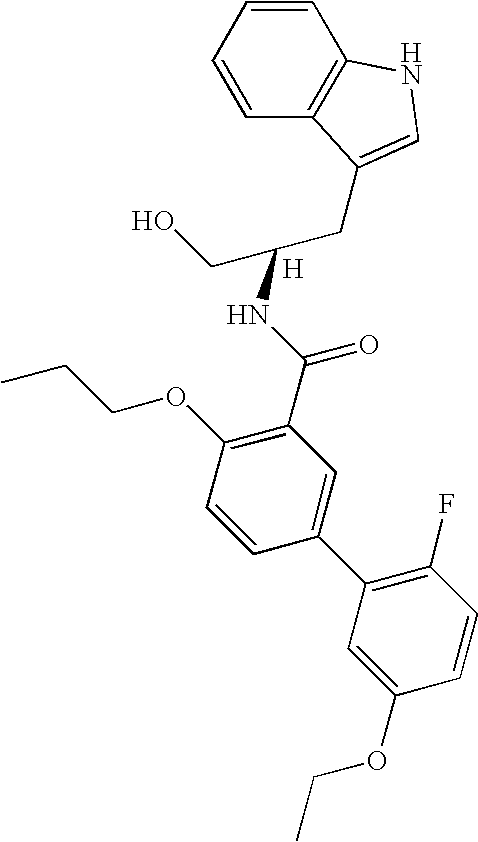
[H].C1=CC=CC2=C1NC=C2CC(CO)NC(C1=C(OCCC)C=CC(C2=C(F)C=CC(OCC)=C2)=C1)=O
